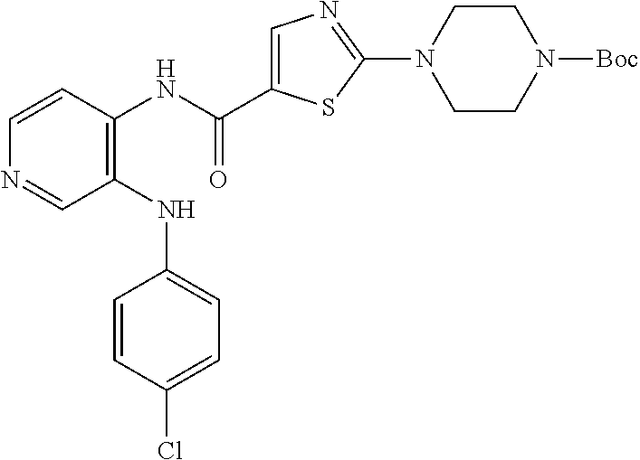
C1(NC2=CC=C(Cl)C=C2)=C(NC(C2=CN=C(N3CCN([Boc])CC3)S2)=O)C=CN=C1
